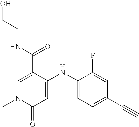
C1(C(=O)NCCO)=CN(C)C(=O)C=C1NC1=CC=C(C#C)C=C1F
